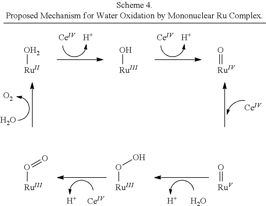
[Ce].[H].[Ce].[H].[Ce].O=[Ru].[O2].O.O[Ru].O[Ru].[Ce].[H].[H].O.[Ru]O=O.[Ru]OO.[Ru]=O
